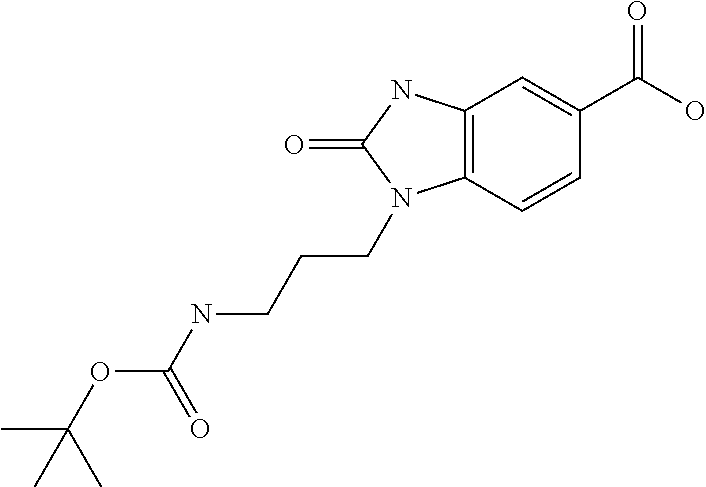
C12=C(C=CC(C(O)=O)=C1)N(CCCNC(OC(C)(C)C)=O)C(=O)N2
